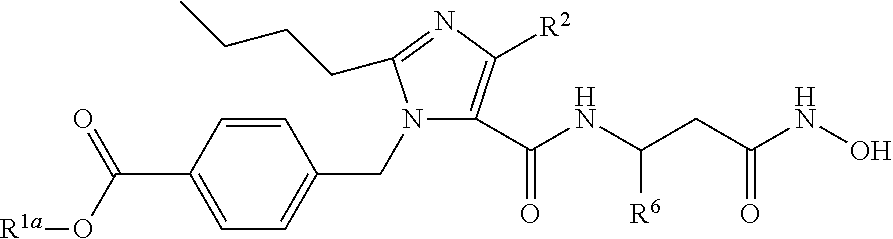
C1=C(C(O[R1a])=O)C=CC(CN2C(C(NC(CC(NO)=O)[R6])=O)=C([R2])N=C2CCCC)=C1
